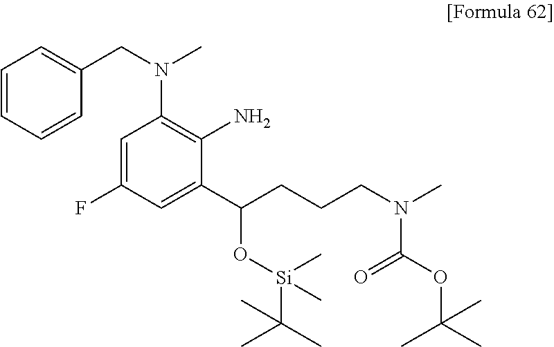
C1=CC=CC(CN(C)C2=C(N)C(C(CCCN(C)C(OC(C)(C)C)=O)O[Si](C(C)(C)C)(C)C)=CC(F)=C2)=C1
